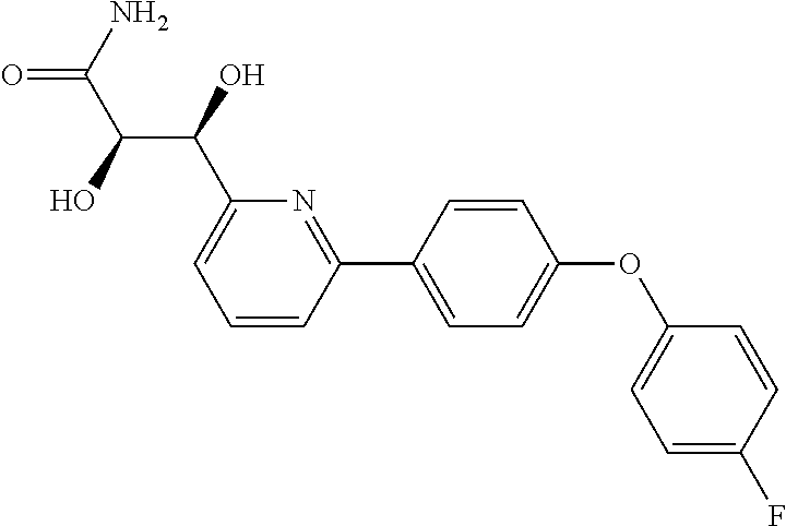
C1=CC(C2=CC=C(OC3=CC=C(F)C=C3)C=C2)=NC(C(C(C(=O)N)O)O)=C1
